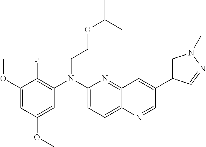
C1(OC)=CC(OC)=CC(N(C2=CC=C3C(=N2)C=C(C2=CN(C)N=C2)C=N3)CCOC(C)C)=C1F
